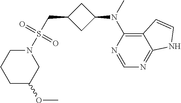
N1(S(CC2CC(N(C3=C4C(=NC=N3)NC=C4)C)C2)(=O)=O)CCCC(OC)C1
